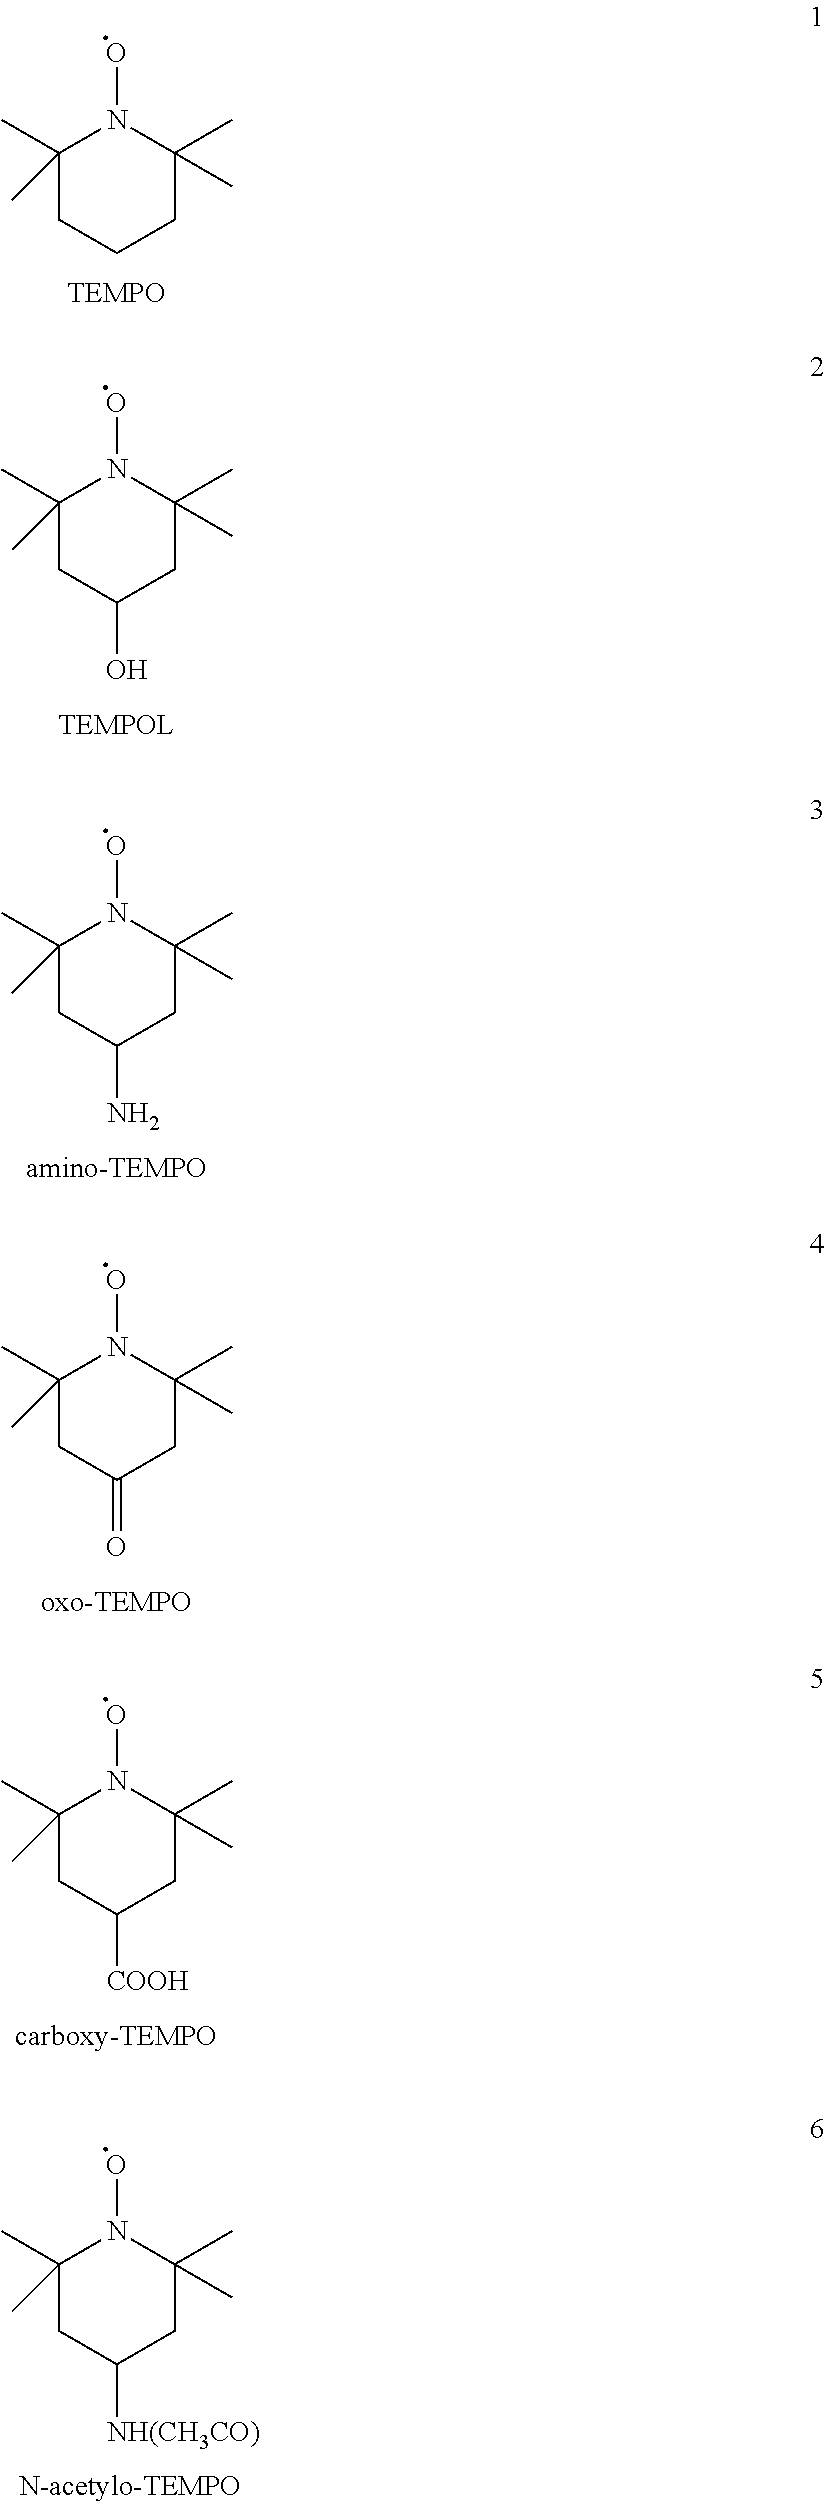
C1(C)(C)CCCC(C)(C)N1O.C1(C)(C)CC(O)CC(C)(C)N1O.C1(C)(C)CC(N)CC(C)(C)N1O.C1(C)(C)CC(=O)CC(C)(C)N1O.C1(C)(C)CC([NH(CH3CO)])CC(C)(C)N1O.C1(C)(C)CC([COOH])CC(C)(C)N1O
